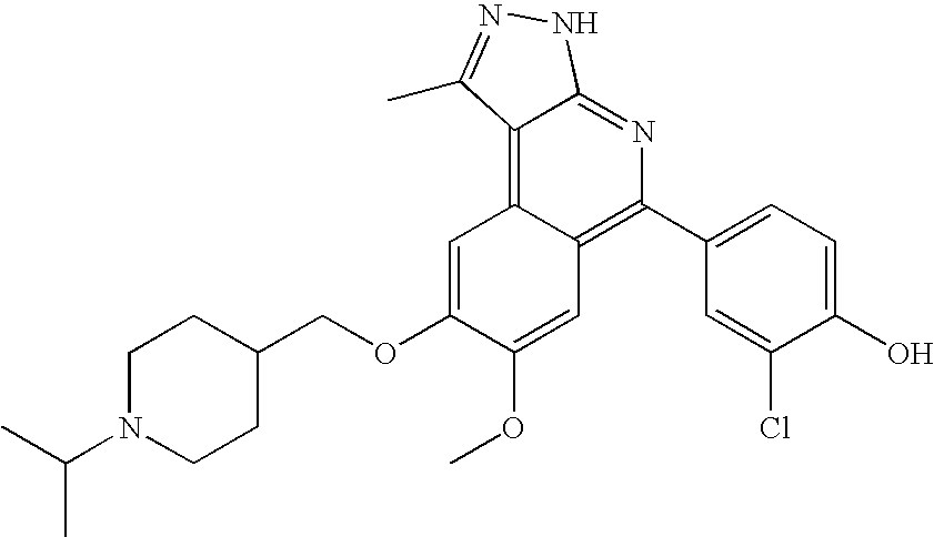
C1N(C(C)C)CCC(COC2=CC3=C4C(=NC(C5=CC=C(O)C(Cl)=C5)=C3C=C2OC)NN=C4C)C1
